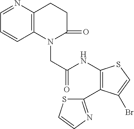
C12=C(N=CC=C1)CCC(=O)N2CC(=O)NC1=C(C2=NC=CS2)C(Br)=CS1
